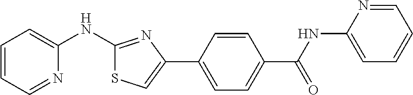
C1=CC=NC(NC2=NC(C3=CC=C(C(=O)NC4=CC=CC=N4)C=C3)=CS2)=C1
